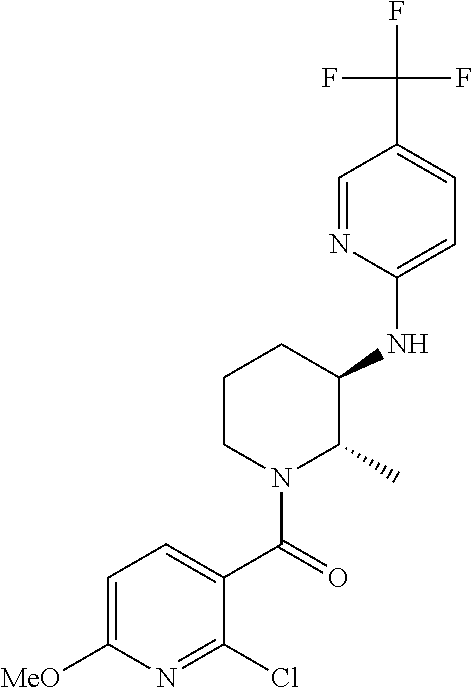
C1(NC2C(C)N(C(=O)C3=CC=C([MeO])N=C3Cl)CCC2)=CC=C(C(F)(F)F)C=N1
